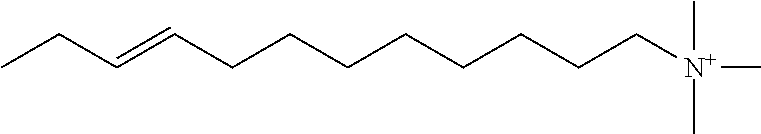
CCC=CCCCCCCCC[N+](C)(C)C
